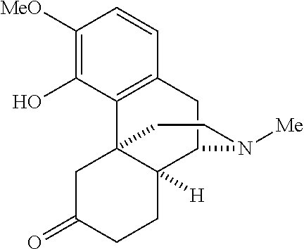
C1([MeO])=C(O)C2=C(C=C1)CC1C3([H])C2(CC(=O)CC3)CCN1[Me]
